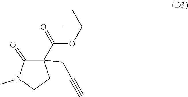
C1(=O)C(C(OC(C)(C)C)=O)(CC#C)CCN1C
